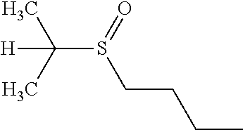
C(C)CCS(C([H])(C)C)=O
